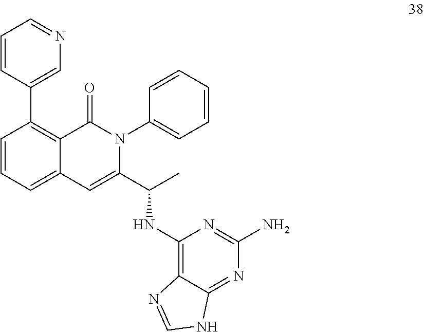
C1=CC=C2C(=C1C1=CN=CC=C1)C(=O)N(C1=CC=CC=C1)C(C(C)NC1=C3C(=NC(N)=N1)NC=N3)=C2
